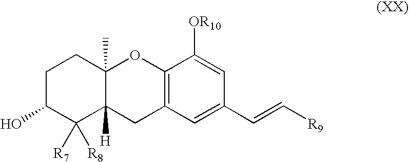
C1C(O)C([R8])([R7])C2([H])C(C)(C1)OC1=C(C2)C=C(C=C[R9])C=C1[OR10]
